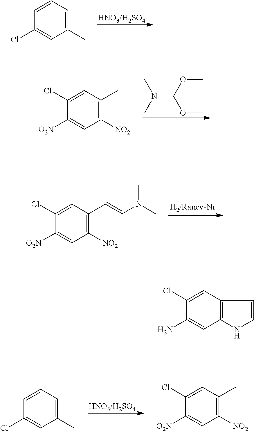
C1=CC(Cl)=CC(C)=C1.N(C(OC)OC)(C)C.C1=C(Cl)C([O2N])=CC([NO2])=C1C.C1=C(Cl)C([O2N])=CC([NO2])=C1C=CN(C)C.C1=CC(Cl)=CC(C)=C1.C1=C(Cl)C([O2N])=CC([NO2])=C1C.C1=C(Cl)C(N)=CC2=C1C=CN2
